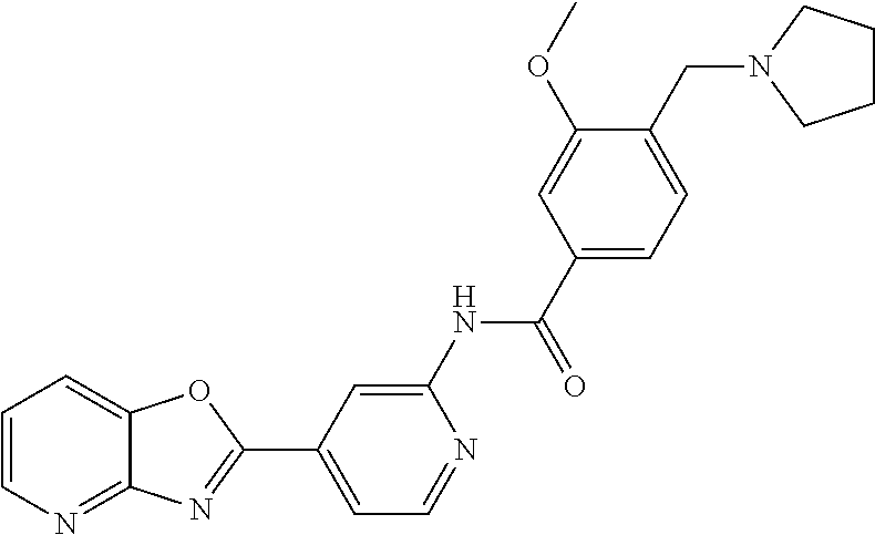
C1=CN=C2C(=C1)OC(C1=CC=NC(NC(C3=CC=C(CN4CCCC4)C(OC)=C3)=O)=C1)=N2
